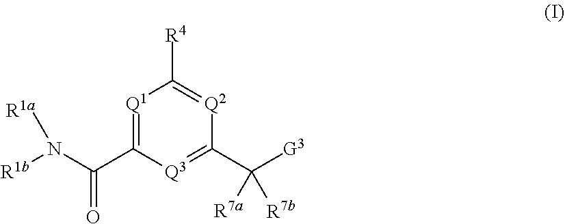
[Q1]1=C(C(=O)N([R1a])[R1b])[Q3]=C(C([G3])([R7a])[R7b])[Q2]=C1[R4]
